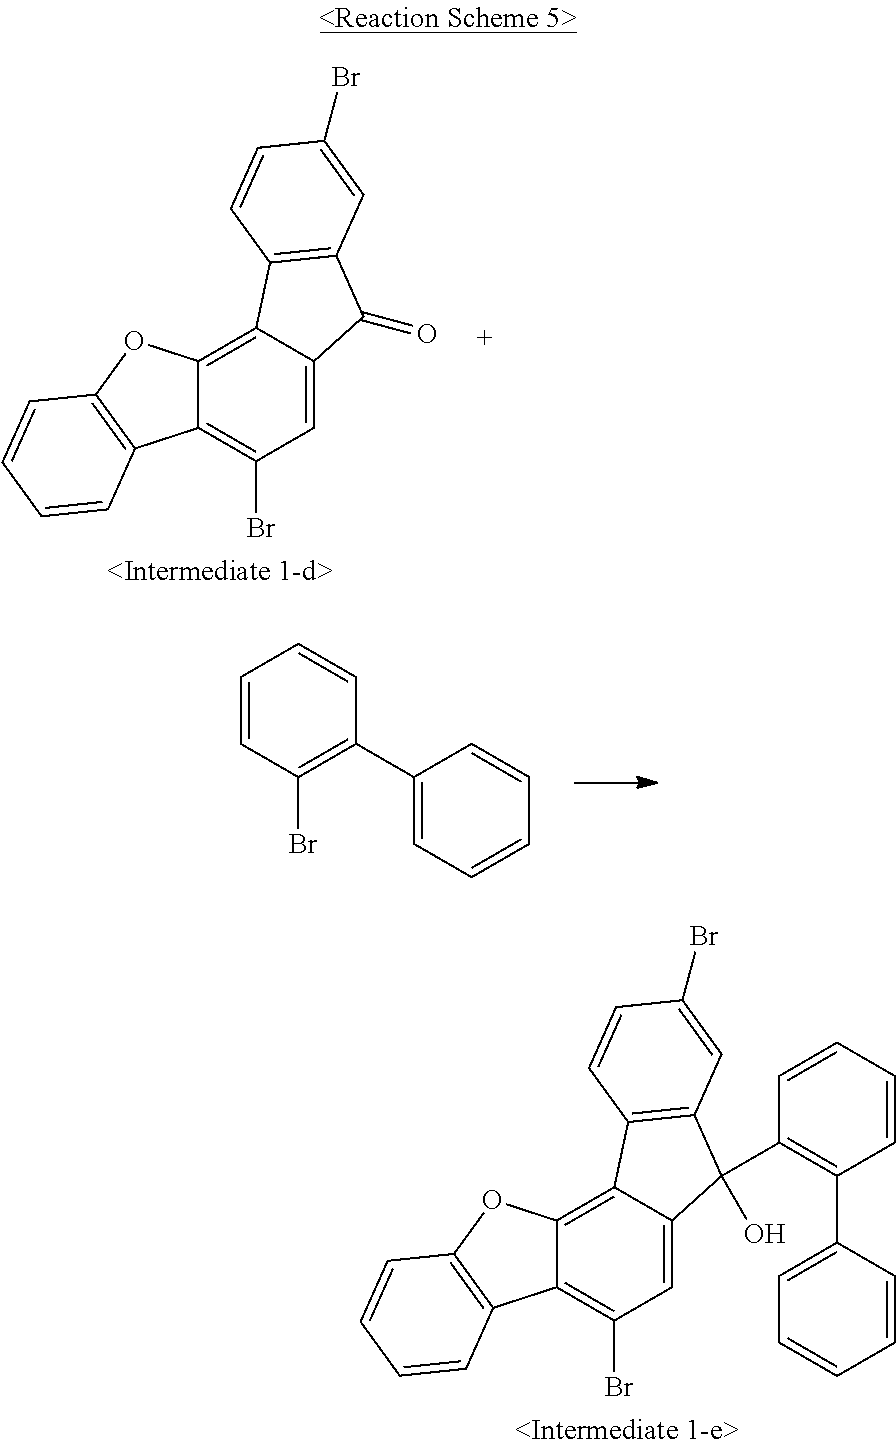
C12=C3C(=C(Br)C=C1C(=O)C1=C2C=CC(Br)=C1)C1=C(O3)C=CC=C1.C1=CC(Br)=C(C2=CC=CC=C2)C=C1.C12=C3C(=C(Br)C=C1C(O)(C1=C(C4=CC=CC=C4)C=CC=C1)C1=C2C=CC(Br)=C1)C1=C(O3)C=CC=C1
